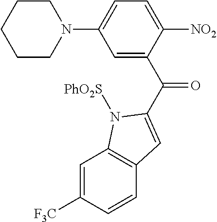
C1CCCCN1C1=CC=C([NO2])C(C(C2=CC3=C(C=C([F3C])C=C3)N2[PhO2S])=O)=C1
